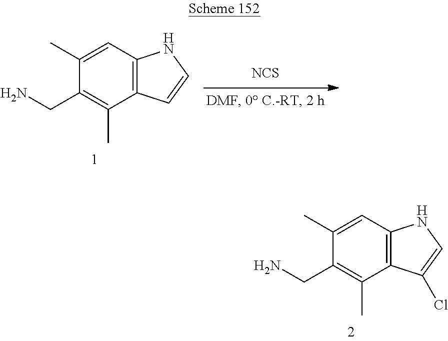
C12=C(C(C)=C(CN)C(C)=C1)C=CN2.[NCS].C12=C(C(C)=C(CN)C(C)=C1)C(Cl)=CN2
